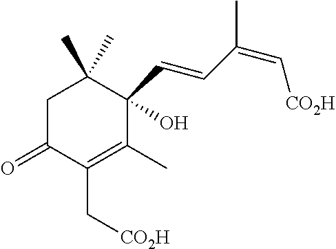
C1C(=O)C(C[CO2H])=C(C)C(C=CC(=C[CO2H])C)(O)C1(C)C
